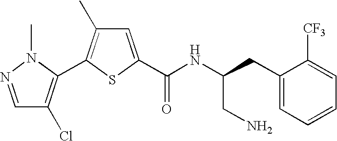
C1=C(C(NC(CC2=CC=CC=C2[CF3])CN)=O)SC(C2=C(Cl)C=NN2C)=C1C
